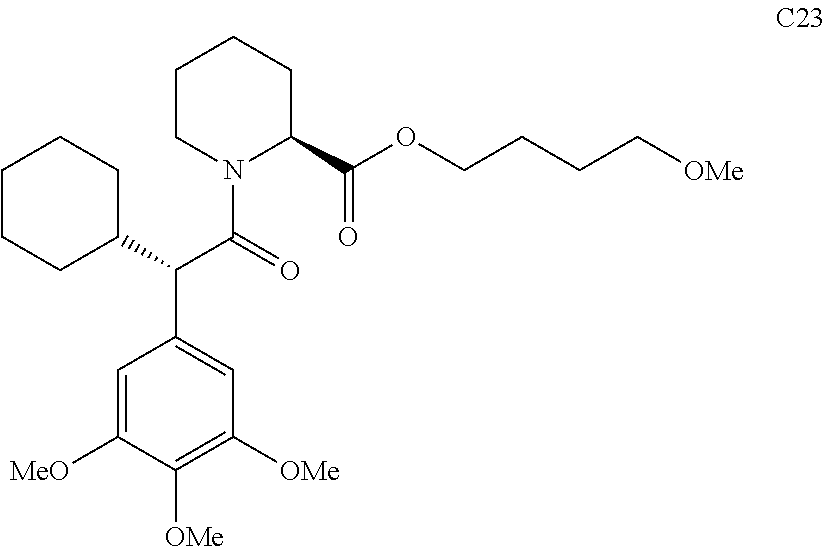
C1=C([MeO])C([OMe])=C([OMe])C=C1C(C1CCCCC1)C(=O)N1C(C(OCCCC[OMe])=O)CCCC1
